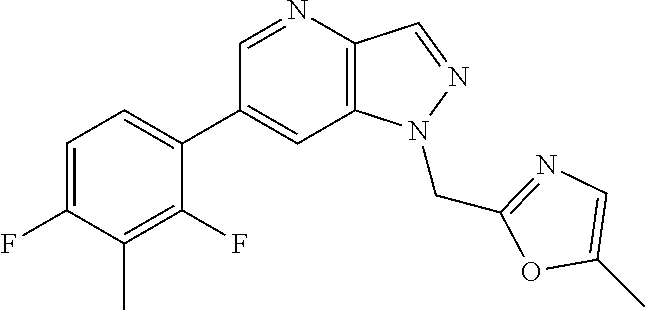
C1(C2=CC=C(F)C(C)=C2F)=CC2=C(C=NN2CC2=NC=C(C)O2)N=C1
